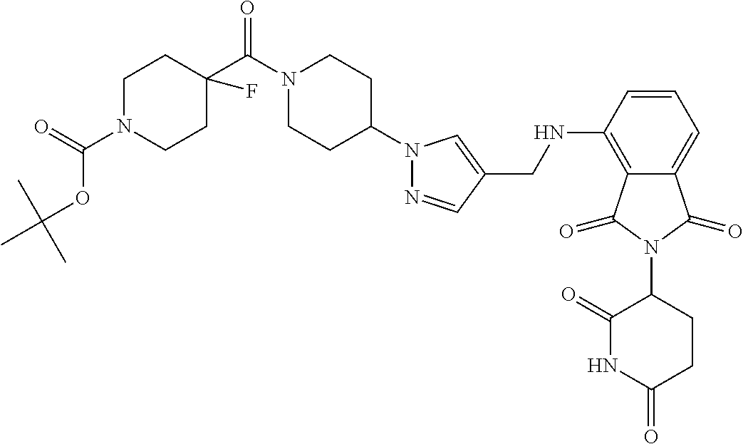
C(NC1=C2C(=CC=C1)C(=O)N(C1C(=O)NC(=O)CC1)C2=O)C1=CN(C2CCN(C(=O)C3(F)CCN(C(OC(C)(C)C)=O)CC3)CC2)N=C1
